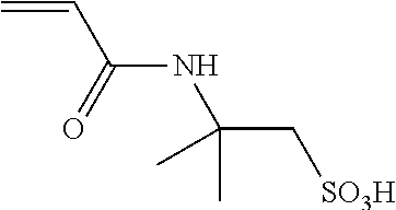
C=CC(NC(C[SO3H])(C)C)=O
